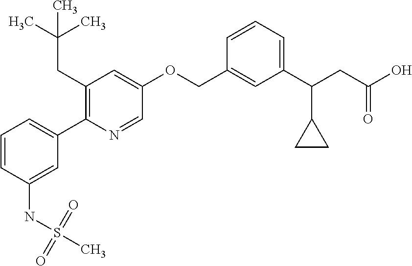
C1=CC(NS(C)(=O)=O)=CC(C2=C(CC(C)(C)C)C=C(OCC3=CC(C(CC(O)=O)C4CC4)=CC=C3)C=N2)=C1
